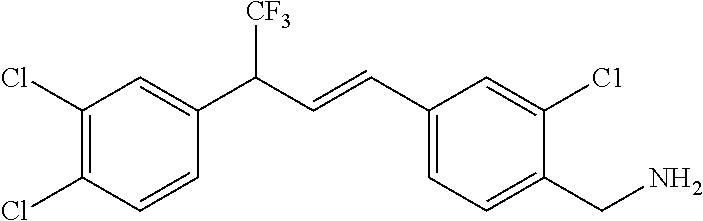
C1(Cl)=C(Cl)C=CC(C(C=CC2=CC=C(CN)C([C1])=C2)[CF3])=C1
